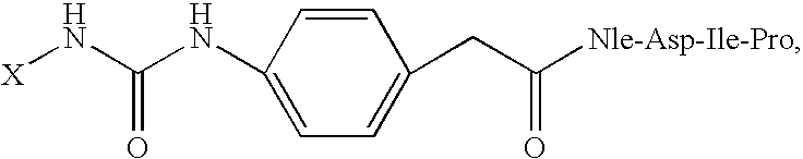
[X]NC(NC1=CC=C(CC([Nle-Asp-Ile-Pro])=O)C=C1)=O
